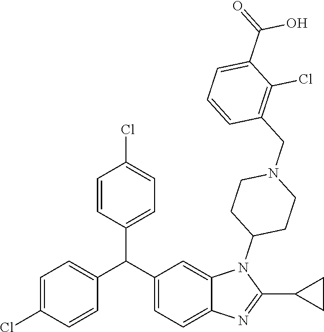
C1=C(Cl)C=CC(C(C2=CC=C3C(=C2)N(C2CCN(CC4=C(Cl)C(C(=O)O)=CC=C4)CC2)C(C2CC2)=N3)C2=CC=C(Cl)C=C2)=C1
